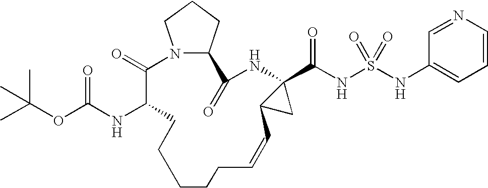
N12C(CCC1)C(=O)NC1(C(NS(=O)(=O)NC3=CC=CN=C3)=O)C(C1)C=CCCCCCC(NC(OC(C)(C)C)=O)C2=O
